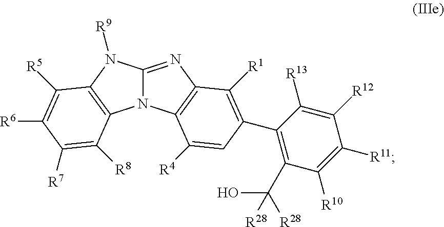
C12=NC3=C(N1C1=C(N2[R9])C([R5])=C([R6])C([R7])=C1[R8])C([R4])=CC(C1=C(C([R28])(O)[R28])C([R10])=C([R11])C([R12])=C1[R13])=C3[R1]
